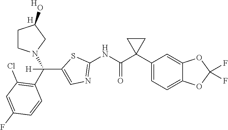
C1(NC(C2(C3=CC=C4C(=C3)OC(F)(F)O4)CC2)=O)=NC=C(C(C2=C(Cl)C=C(F)C=C2)(N2CCC(O)C2)[H])S1.[H].[H]
